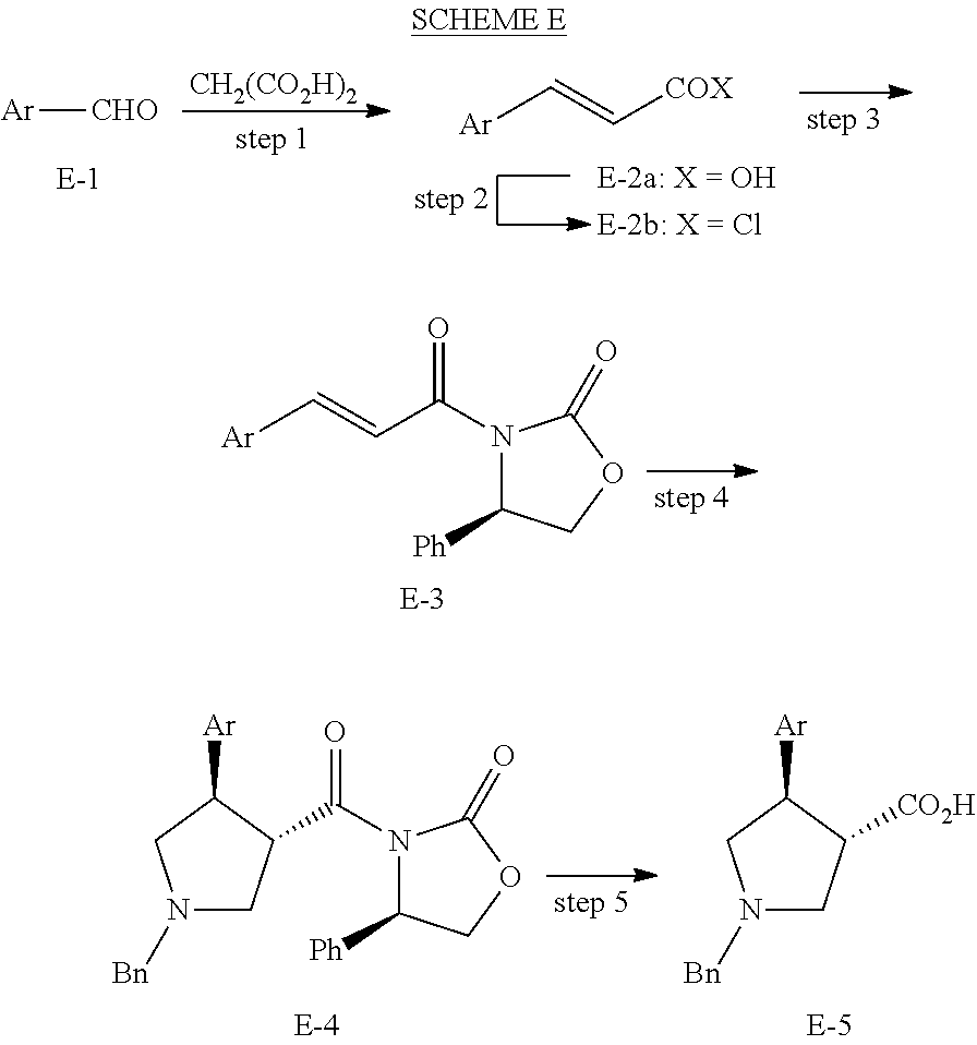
[Ar][CHO].[CH2(CO2H)2].[Ar]C=C[COX].[Ar]C=CC(N1C([Ph])COC1=O)=O.C(N1C([Ph])COC1=O)(=O)C1CN([Bn])CC1[Ar].[CO2H]C1CN([Bn])CC1[Ar]
